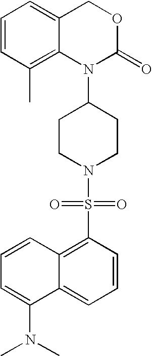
S(N1CCC(N2C(=O)OCC3=CC=CC(C)=C23)CC1)(=O)(=O)C1=C2C(=CC=C1)C(N(C)C)=CC=C2
